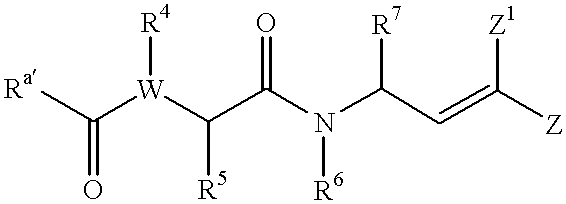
C(N(C(C=C([Z])[Z1])[R7])[R6])(=O)C([W](C([Ra])=O)[R4])[R5]
